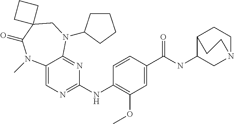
C1=CC(C(NC2CN3CCC2CC3)=O)=CC(OC)=C1NC1=NC=C2C(=N1)N(C1CCCC1)CC1(C(=O)N2C)CCC1
